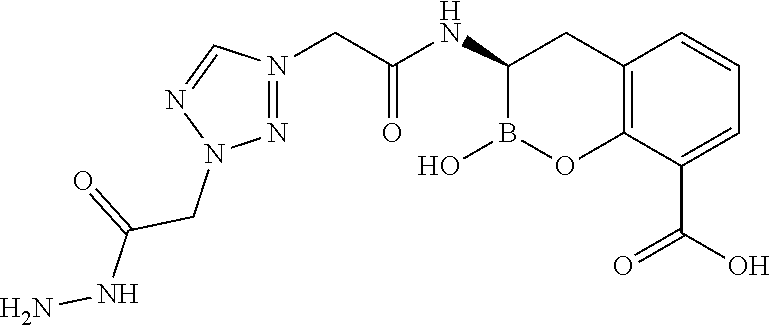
N1=CN(CC(NC2B(O)OC3=C(C2)C=CC=C3C(=O)O)=O)=NN1CC(=O)NN
